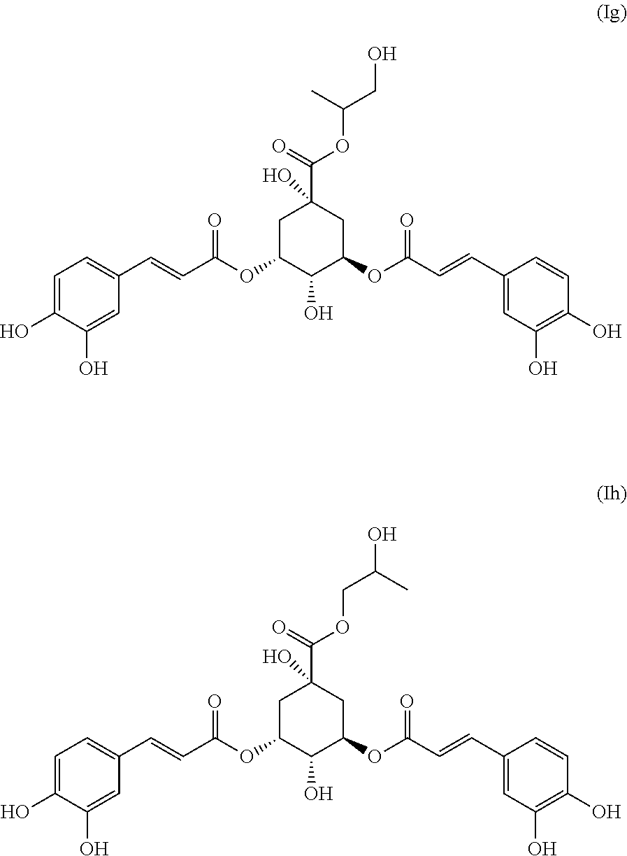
C1C(OC(C=CC2=CC=C(O)C(O)=C2)=O)C(O)C(OC(C=CC2=CC(O)=C(O)C=C2)=O)CC1(C(OC(CO)C)=O)O.C1C(OC(C=CC2=CC=C(O)C(O)=C2)=O)C(O)C(OC(C=CC2=CC(O)=C(O)C=C2)=O)CC1(C(OCC(O)C)=O)O
